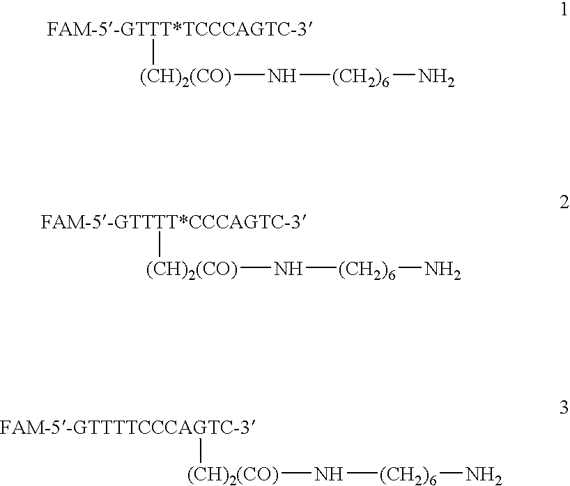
[FAM-5-GTTT*TCCCAGTC-3][(CH)2(CO)]N[(CH2)6]N.[FAM-5-GTTTT*CCCAGTC-3][(CH)2(CO)]N[(CH2)6]N.[FAM-5-GTTTTCCCAGTC-3][(CH)2(CO)]N[(CH2)6]N
